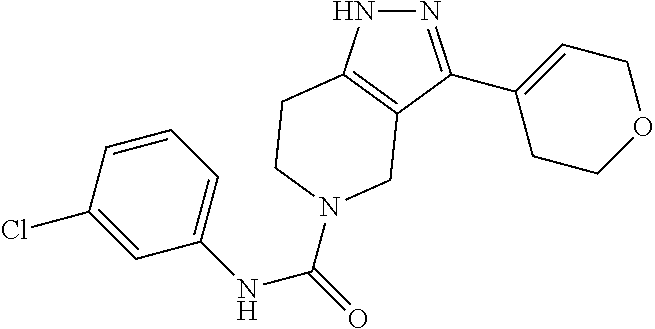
N1=C(C2=CCOCC2)C2=C(N1)CCN(C(NC1=CC=CC(Cl)=C1)=O)C2
